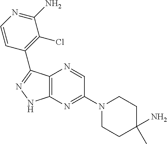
C1(C2=NNC3=C2N=CC(N2CCC(C)(N)CC2)=N3)=C(Cl)C(N)=NC=C1
